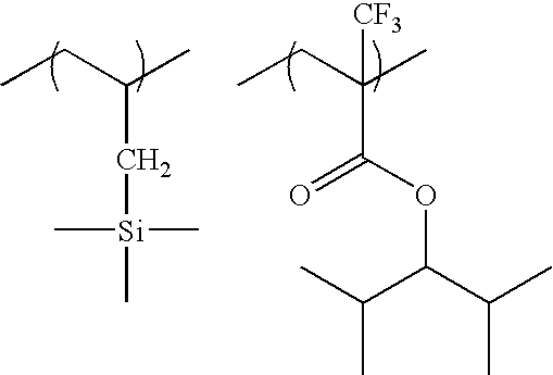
C(C(OC(C(C)C)C(C)C)=O)(CC)(C)[CF3].C(CC)(C)C[Si](C)(C)C
